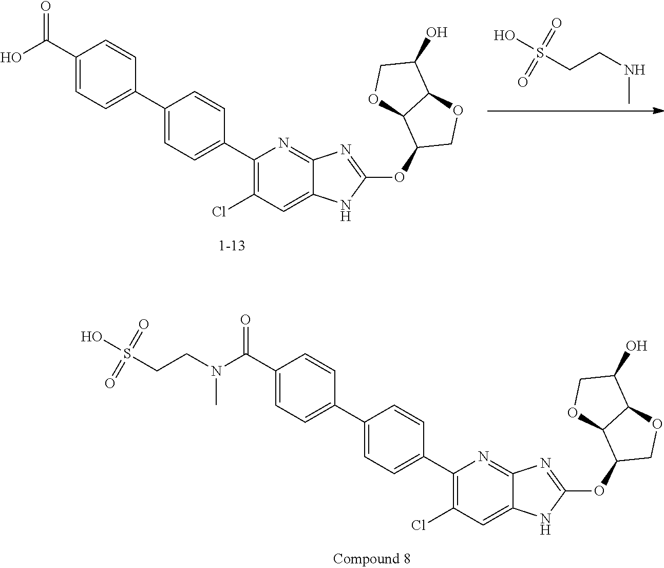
C1(C(N(CCS(O)(=O)=O)C)=O)=CC=C(C2=CC=C(C3=C(Cl)C=C4C(=N3)N=C(OC3COC5C3OCC5O)N4)C=C2)C=C1.C1(C(O)=O)=CC=C(C2=CC=C(C3=C(Cl)C=C4C(=N3)N=C(OC3COC5C3OCC5O)N4)C=C2)C=C1.OS(CCNC)(=O)=O
